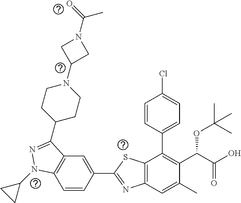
C1=CC(C2=NC3=C(S2)C(C2=CC=C(Cl)C=C2)=C(C(C(O)=O)OC(C)(C)C)C(C)=C3)=CC2=C1N(C1CC1)N=C2C1CCN(C2CN(C(C)=O)C2)CC1
